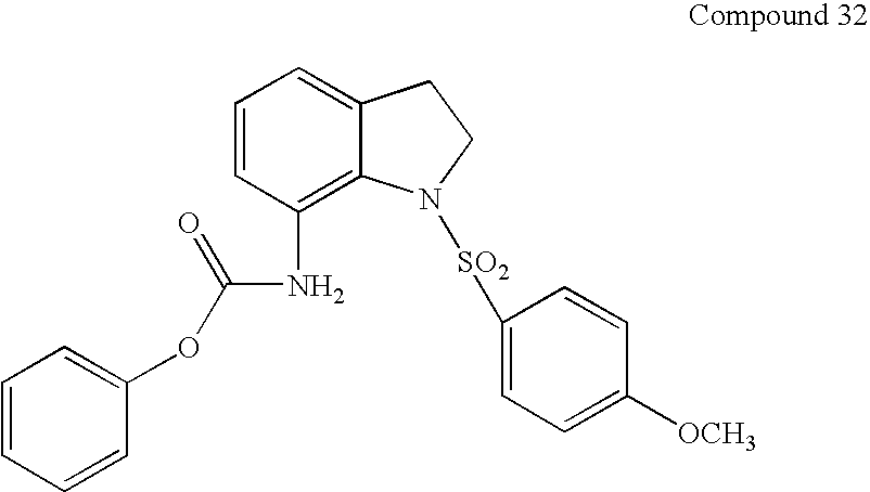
N(C1=C2C(=CC=C1)CCN2[SO2]C1=CC=C([OCH3])C=C1)C(=O)OC1=CC=CC=C1
